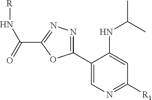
[R1]C1=NC=C(C2=NN=C(C(=O)N[R])O2)C(NC(C)C)=C1
